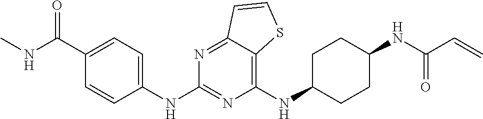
C1(NC2CCC(NC(C=C)=O)CC2)=C2C(=NC(NC3=CC=C(C(NC)=O)C=C3)=N1)C=CS2
